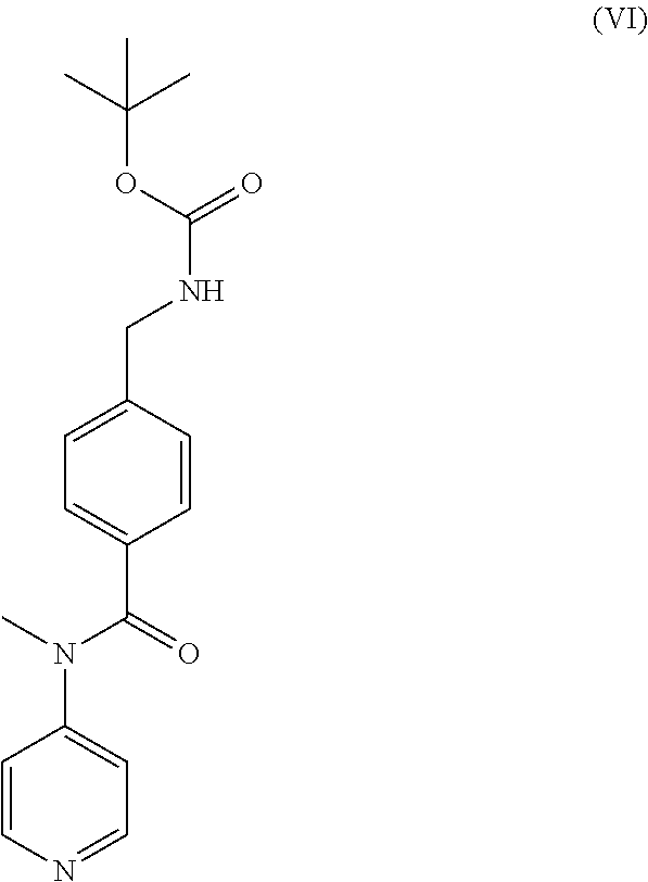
C1=CN=CC=C1N(C(=O)C1=CC=C(CNC(OC(C)(C)C)=O)C=C1)C
